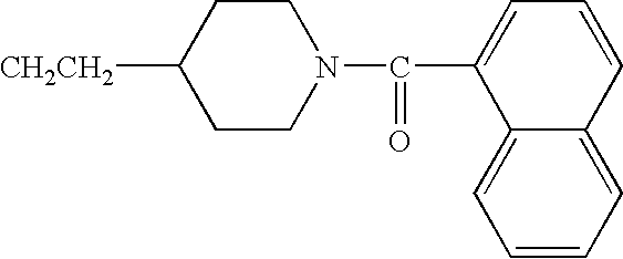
[CH2CH2]C1CCN(C(C2=CC=CC3=CC=CC=C23)=O)CC1
